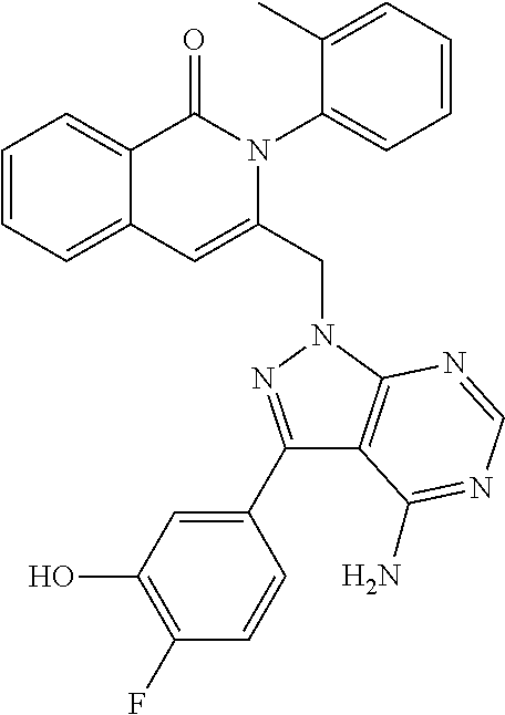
C1=CC=C2C(=C1)C(=O)N(C1=CC=CC=C1C)C(CN1C3=C(C(C4=CC(O)=C(F)C=C4)=N1)C(N)=NC=N3)=C2
